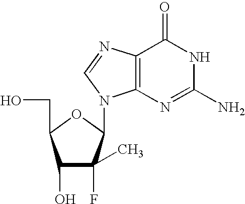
C12=C(N=C(N)NC1=O)N(C1C(F)(C)C(O)C(CO)O1)C=N2
